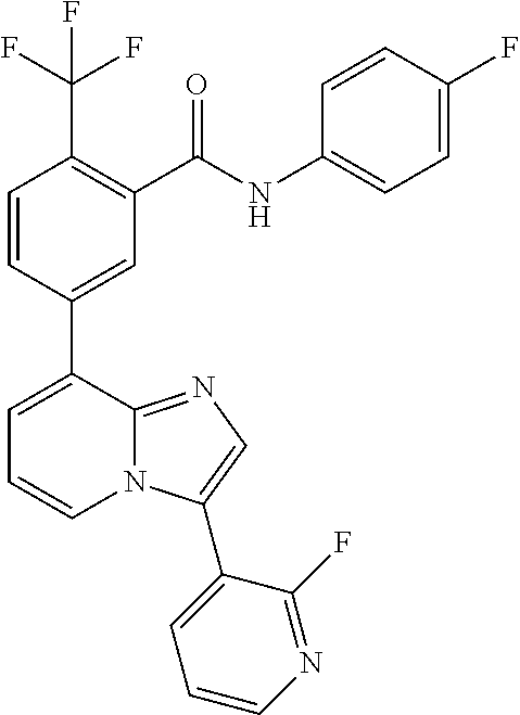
C1=CC(C2=CC=CN3C2=NC=C3C2=CC=CN=C2F)=CC(C(=O)NC2=CC=C(F)C=C2)=C1C(F)(F)F
